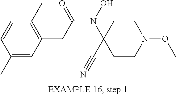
N(C(CC1=C(C)C=CC(C)=C1)=O)(C1(C#N)CCN(OC)CC1)O
